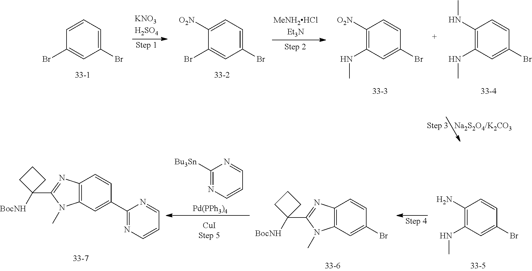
C1(Br)=CC(Br)=CC=C1.C1(Br)=CC(Br)=CC=C1[O2N].C1(NC)=C([O2N])C=CC(Br)=C1.C1(NC)=C(NC)C=CC(Br)=C1.C1([Bu3Sn])=NC=CC=N1.[Pd(PPh3)4].C1(NC)=C(N)C=CC(Br)=C1.C12=C(C=CC(Br)=C1)N=C(C1([BocNH])CCC1)N2C.C12=C(C=CC(C3=NC=CC=N3)=C1)N=C(C1([BocNH])CCC1)N2C
